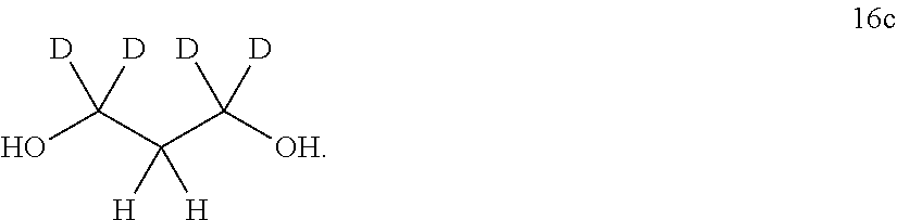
OC(C(C([OH])([D])[D])([H])[H])([D])[D]
